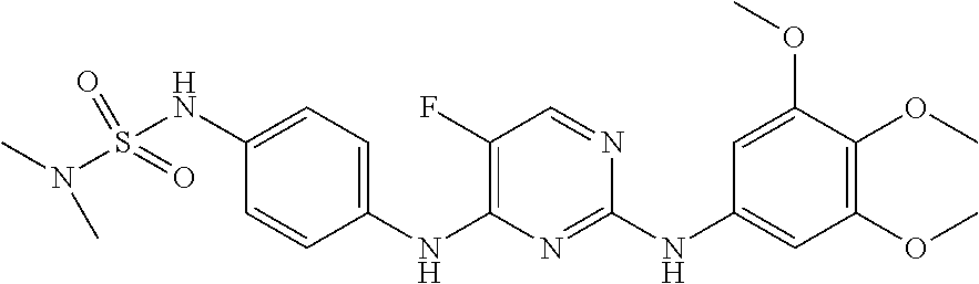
C1(NS(=O)(=O)N(C)C)=CC=C(NC2=C(F)C=NC(NC3=CC(OC)=C(OC)C(OC)=C3)=N2)C=C1
